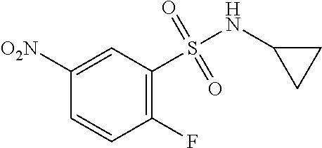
[O2N]C1=CC(S(NC2CC2)(=O)=O)=C(F)C=C1
